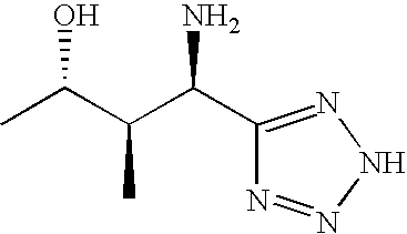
CC(O)C(C)C(N)C1=NNN=N1
